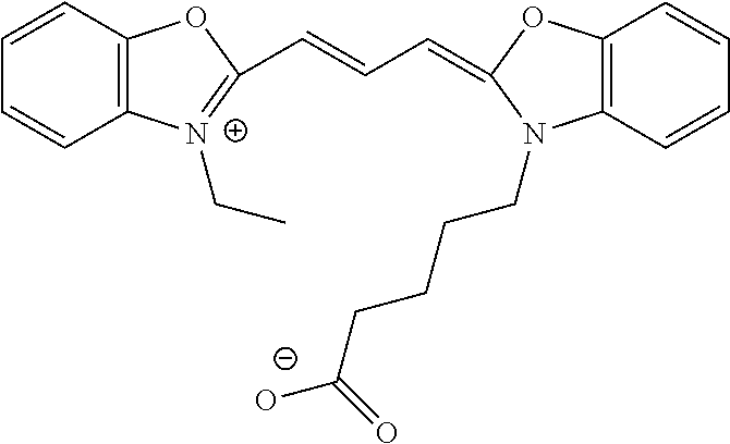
C12=C(C=CC=C1)OC(C=CC=C1OC3=C(C=CC=C3)N1CCCCC([O-])=O)=[N+]2CC
